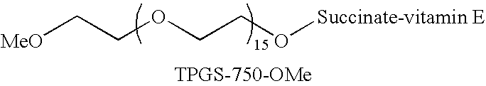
[MeO]CCOCCO[Succinate-vitamin E]
